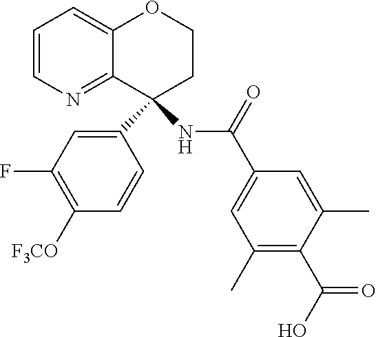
C12=CC=CN=C1C(C1=CC(F)=C([F3CO])C=C1)(NC(C1=CC(C)=C(C(=O)O)C(C)=C1)=O)CCO2
